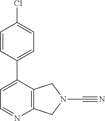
N1=CC=C(C2=CC=C(Cl)C=C2)C2=C1CN(C#N)C2
